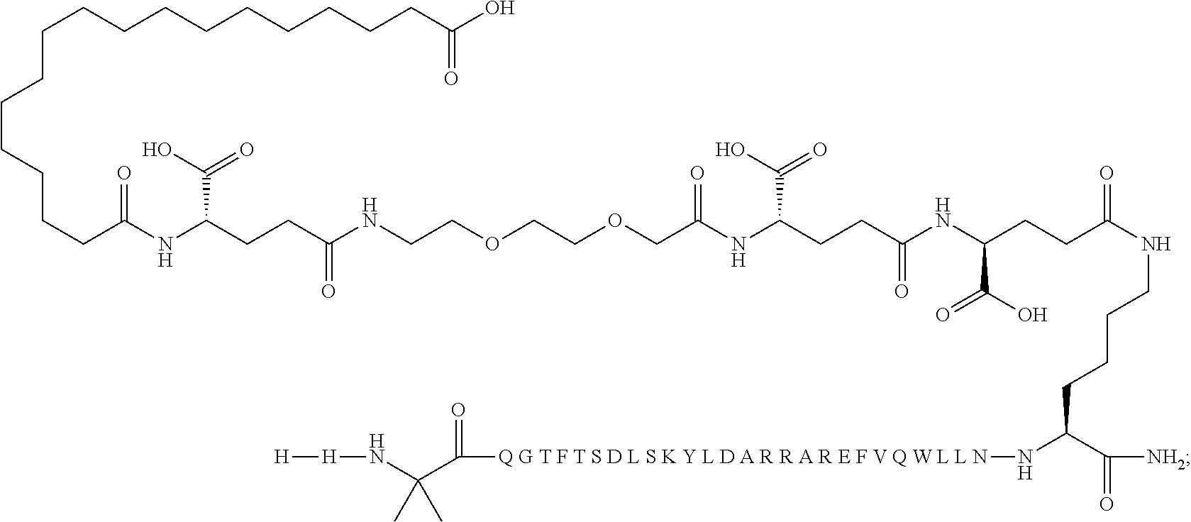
[H][H]NC(C(=O)[Q G T F T S D L S K Y L D A R R A R E F V Q W L L N]NC(CCCCNC(=O)CCC(NC(CCC(NC(COCCOCCNC(CCC(NC(CCCCCCCCCCCCCCCCC(O)=O)=O)C(O)=O)=O)=O)C(O)=O)=O)C(O)=O)C([NH2])=O)(C)C
